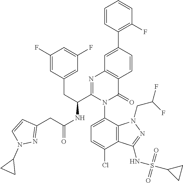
C1=CC(C2=CC3=C(C=C2)C(=O)N(C2=CC=C(Cl)C4=C2N(CC(F)F)N=C4NS(C2CC2)(=O)=O)C(C(CC2=CC(F)=CC(F)=C2)NC(=O)CC2=NN(C4CC4)C=C2)=N3)=C(F)C=C1
